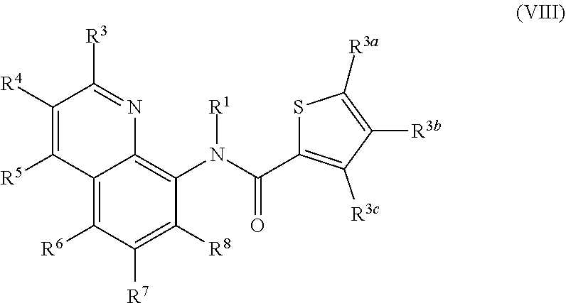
C12=C([R6])C([R7])=C([R8])C(N(C(C3=C([R3c])C([R3b])=C([R3a])S3)=O)[R1])=C1N=C([R3])C([R4])=C2[R5]
